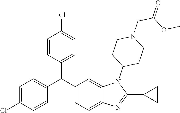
C1=CC(Cl)=CC=C1C(C1=CC=C2C(=C1)N(C1CCN(CC(=O)OC)CC1)C(C1CC1)=N2)C1=CC=C(Cl)C=C1
